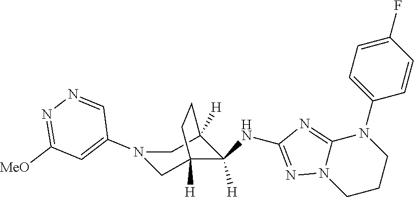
N1(C2=CC([MeO])=NN=C2)CC2([H])C(NC3=NN4C(=N3)N(C3=CC=C(F)C=C3)CCC4)([H])C([H])(C1)CC2
